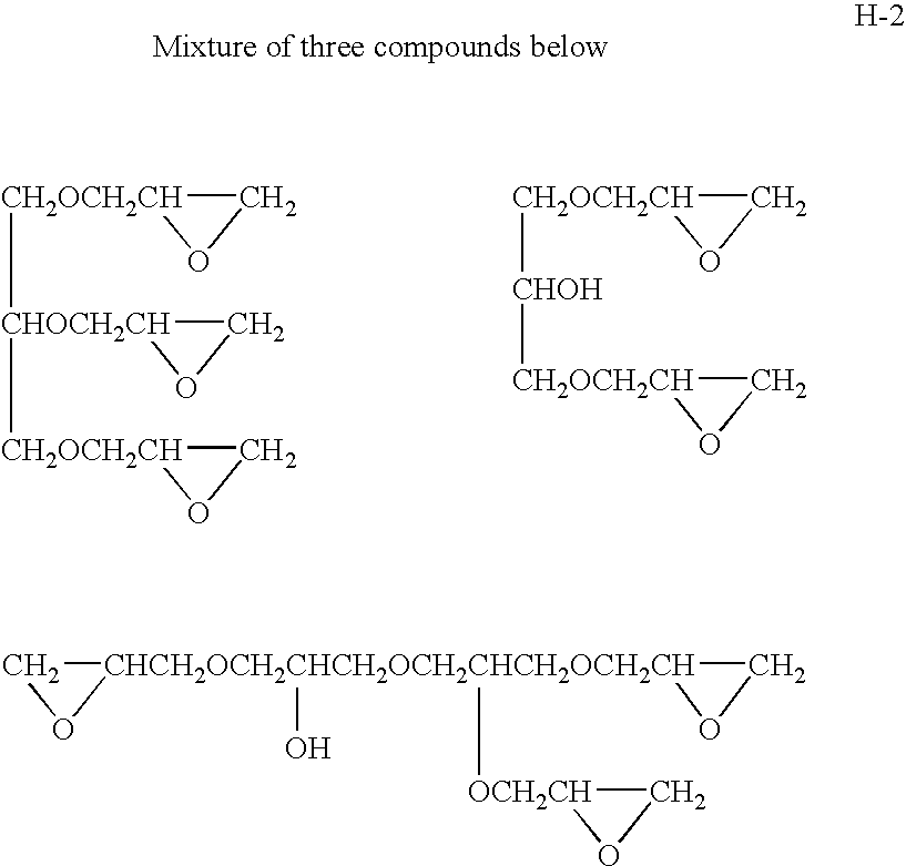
[CH2OCH2CH]1([CHOCH2CH]2([CH2OCH2CH]3OC3)OC2)OC1.[CH2OCH2CH]1([CHOH][CH2OCH2CH]2OC2)OC1.[CHCH2OCH2CHCH2OCH2CHCH2OCH2CH]12(O)([OCH2CH]3OC3)(CO1)OC2
